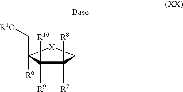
C1([R7])([R8])C([R9])([R10])C(C[R1O])([R6])[X]C1[Base]
